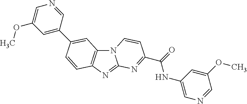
N12C3=C(N=C1N=C(C(NC1=CN=CC(OC)=C1)=O)C=C2)C=CC(C1=CC(OC)=CN=C1)=C3
